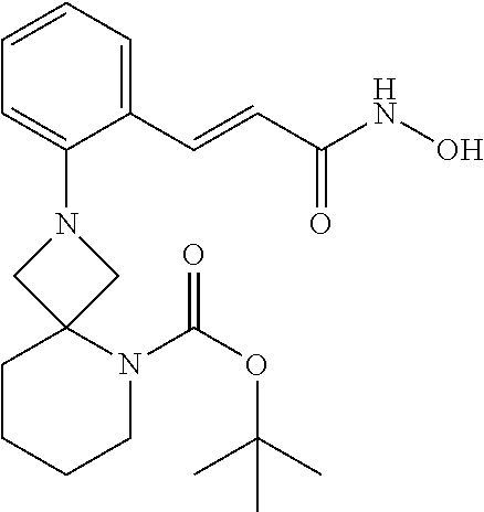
C1(C=CC(NO)=O)=CC=CC=C1N1CC2(CCCCN2C(OC(C)(C)C)=O)C1
